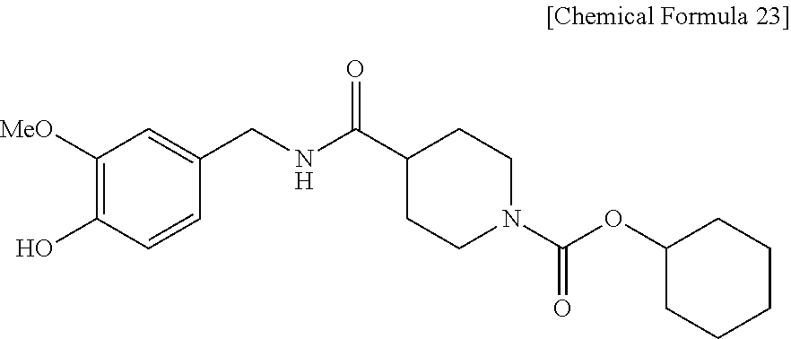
C1([MeO])=C(O)C=CC(CNC(C2CCN(C(OC3CCCCC3)=O)CC2)=O)=C1
